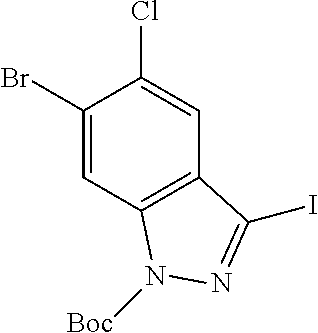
ClC1=CC2=C(C=C1Br)N([Boc])N=C2I
